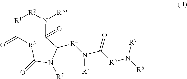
[R1]1C(=O)[R3]C(=O)N([R7])C([R4]N([R7])C(=O)[R5]N([R7])[R6])C(=O)N([R7a])[R2]1
